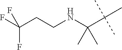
C(C(C)(C)C)(C)(C)NCCC(F)(F)F
